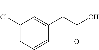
C1(Cl)=CC=CC(C(C)C(=O)O)=C1
